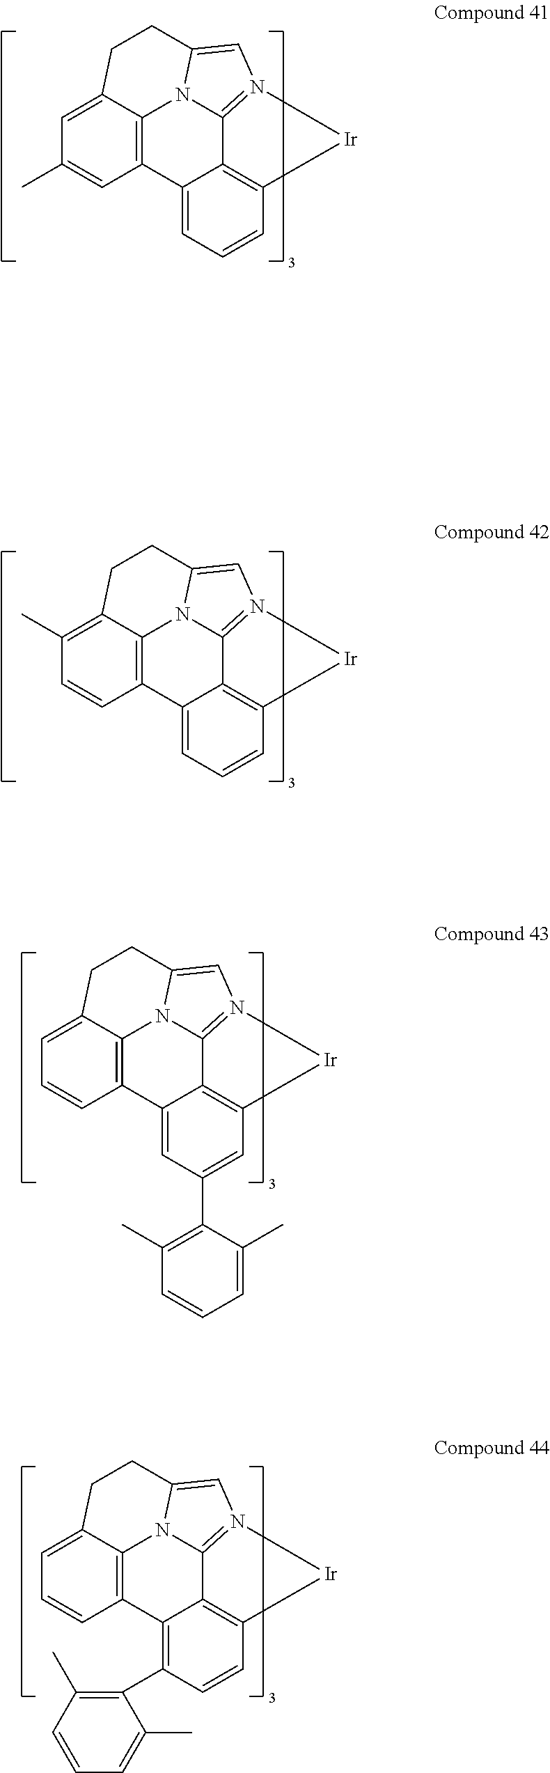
C1=C2C3=C(C=C1C)C1=CC=CC4=C1C1=N(C=C(N31)CC2)[Ir]4.C1(C)=C2C3=C(C=C1)C1=CC=CC4=C1C1=N(C=C(N31)CC2)[Ir]4.C1=C2C3=C(C=C1)C1=CC(C4=C(C)C=CC=C4C)=CC4=C1C1=N(C=C(N31)CC2)[Ir]4.C1=C2C3=C(C=C1)C1=C(C4=C(C)C=CC=C4C)C=CC4=C1C1=N(C=C(N31)CC2)[Ir]4
